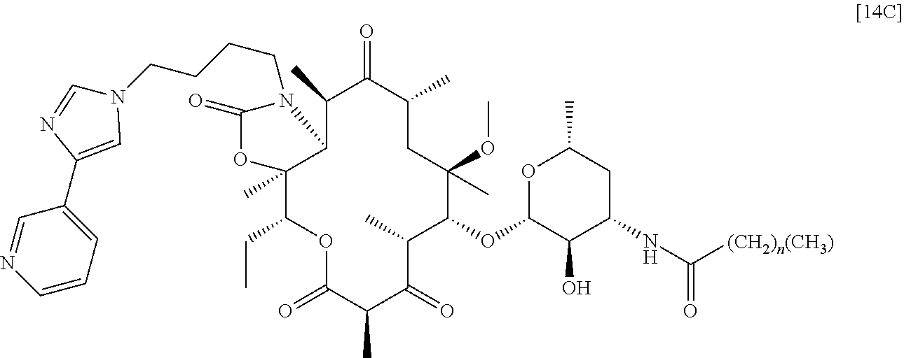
O1C(OC2C(OC)(C)CC(C)C(=O)C(C)C3C(C)(C(CC)OC(=O)C(C)C(=O)C2C)OC(=O)N3CCCCN2C=C(C3=CC=CN=C3)N=C2)C(O)C(NC(=O)[(CH2)n(CH3)])CC1C
